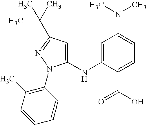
C1(NC2=CC(N(C)C)=CC=C2C(O)=O)=CC(C(C)(C)C)=NN1C1=C(C)C=CC=C1
